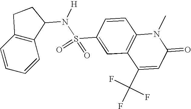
C1(S(=O)(=O)N([H])C2C3=C(CC2)C=CC=C3)=CC2=C(C=C1)N(C)C(=O)C=C2C(F)(F)F
